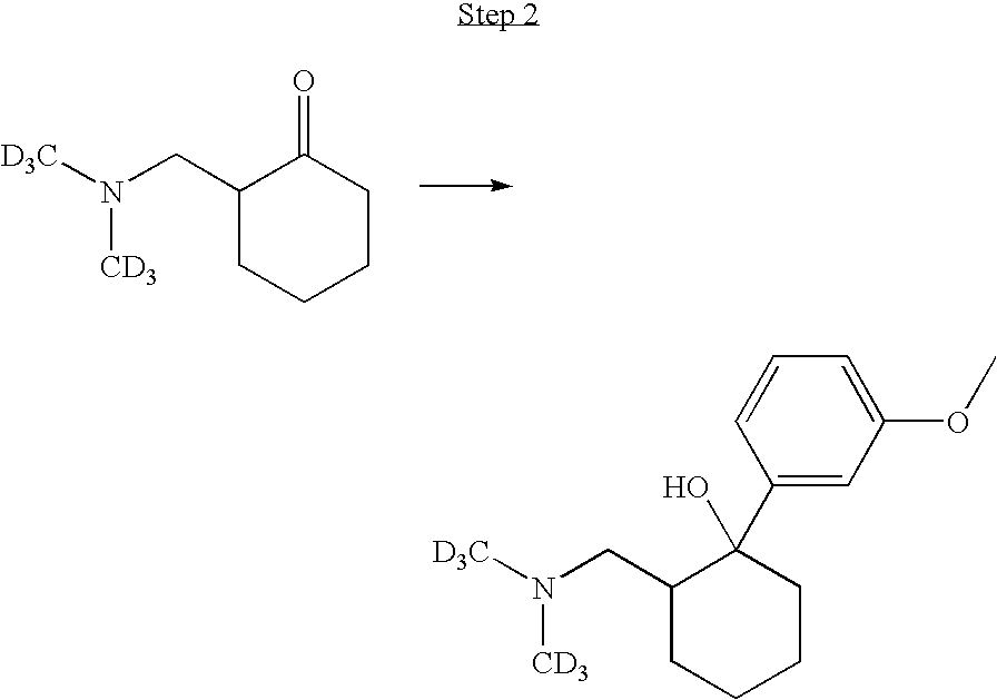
C1(CN([D3C])[CD3])CCCCC1=O.C1(CN([D3C])[CD3])CCCCC1(O)C1=CC(OC)=CC=C1
